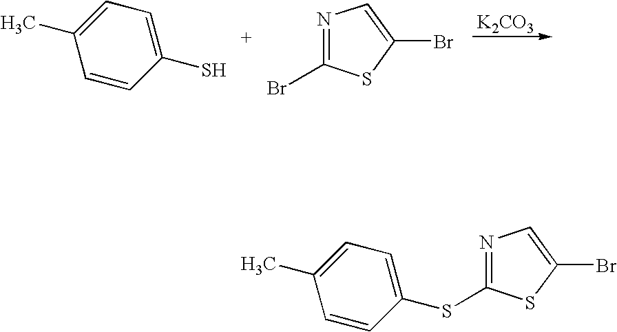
CC1=CC=C(S)C=C1.N1=C(Br)SC(Br)=C1.[K2CO3].CC1=CC=C(SC2=NC=C(Br)S2)C=C1
